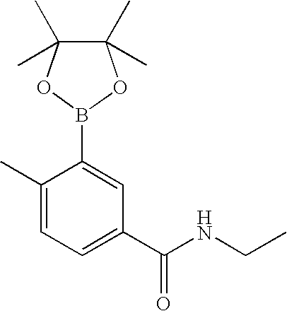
B1(C2=CC(C(NCC)=O)=CC=C2C)OC(C)(C)C(C)(C)O1
